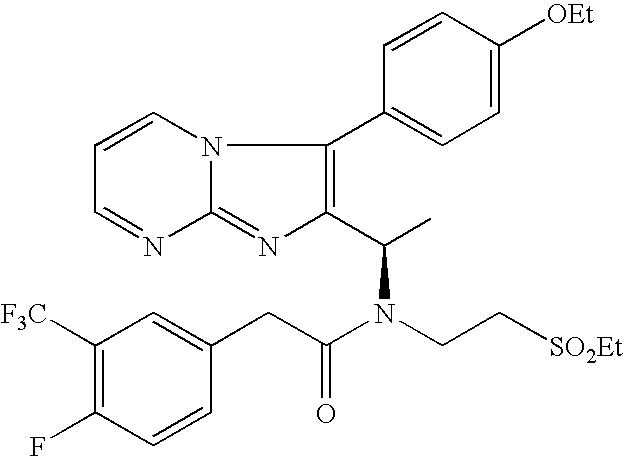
C1=CC=NC2=NC(C(C)N(CC[SO2Et])C(CC3=CC([F3C])=C(F)C=C3)=O)=C(C3=CC=C([OEt])C=C3)N12
